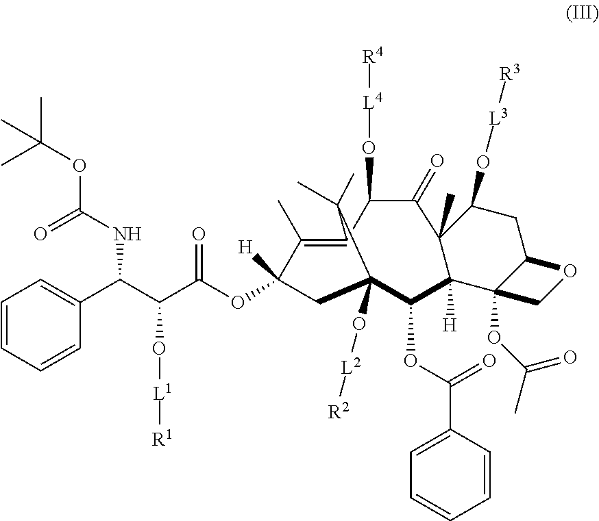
C1=CC=CC(C(C(C(OC2([H])CC3(O[L2][R2])C(OC(C4=CC=CC=C4)=O)C4([H])C(C)(C(=O)C(O[L4][R4])C(=C2C)C3(C)C)C(O[L3][R3])CC2OCC42OC(=O)C)=O)O[L1][R1])NC(=O)OC(C)(C)C)=C1
